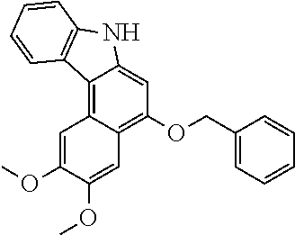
C12=C3C(=C(OCC4=CC=CC=C4)C=C1NC1=C2C=CC=C1)C=C(OC)C(OC)=C3
